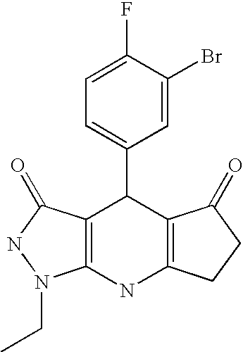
C12=C(NC3=C(C1C1=CC=C(F)C(Br)=C1)C(=O)CC3)N(CC)NC2=O
